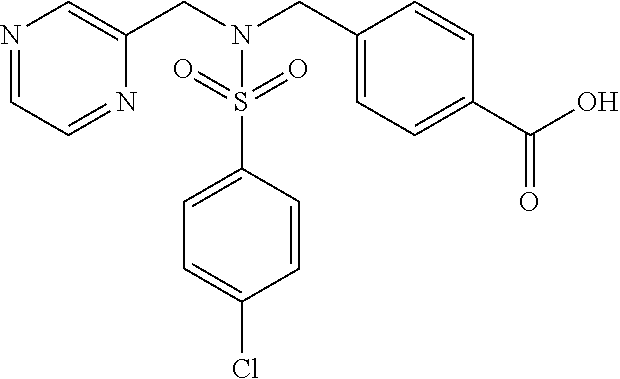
N1=CC=NC(CN(S(C2=CC=C(Cl)C=C2)(=O)=O)CC2=CC=C(C(=O)O)C=C2)=C1
